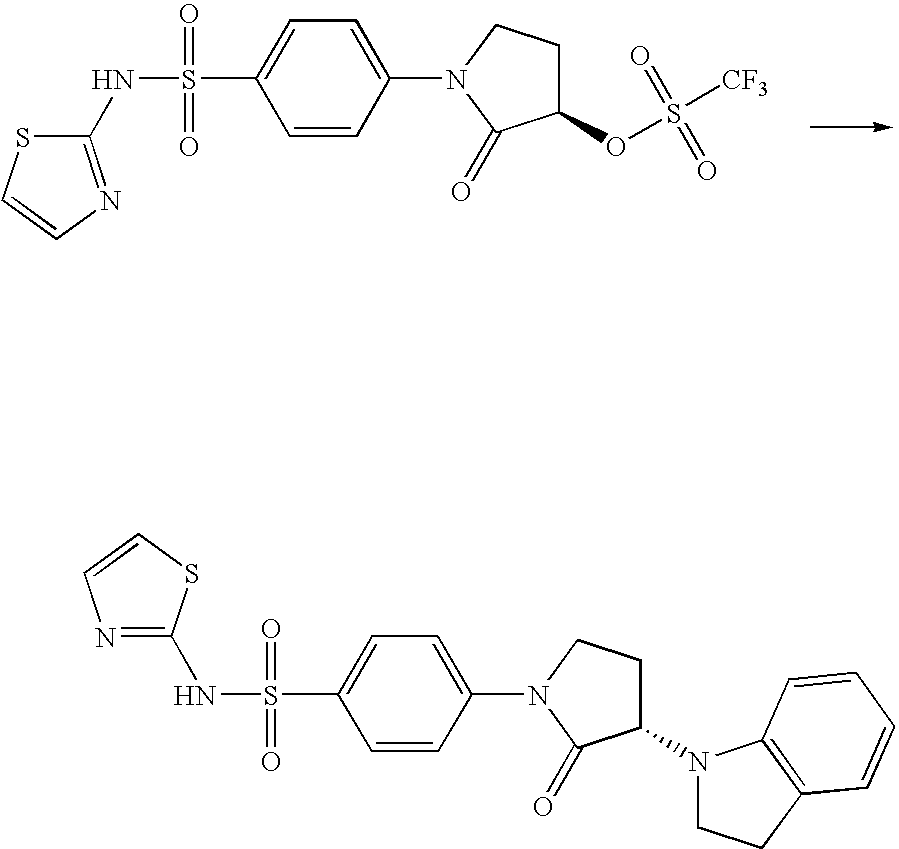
C1=CC(N2C(=O)C(OS([CF3])(=O)=O)CC2)=CC=C1S(=O)(=O)NC1=NC=CS1.C1=CC(N2C(=O)C(N3CCC4=C3C=CC=C4)CC2)=CC=C1S(=O)(=O)NC1=NC=CS1
